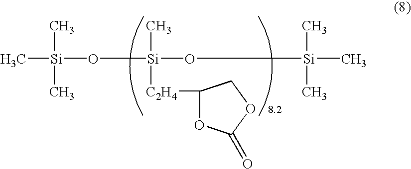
[Si](C)(C)(O[Si](C)([C2H4]C1OC(=O)OC1)O[Si](C)(C)C)C
